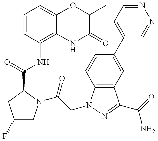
C1(F)CN(C(=O)CN2C3=C(C(C(N)=O)=N2)C=C(C2=CC=NN=C2)C=C3)C(C(NC2=C3C(=CC=C2)OC(C)C(=O)N3)=O)C1
